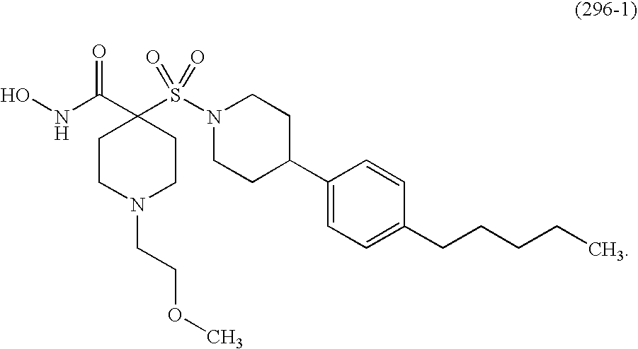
ONC(C1(S(N2CCC(C3=CC=C(CCCCC)C=C3)CC2)(=O)=O)CCN(CCOC)CC1)=O
